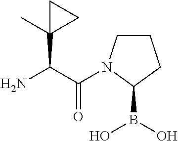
C1CN(C(C(N)C2(C)CC2)=O)C(B(O)O)C1
